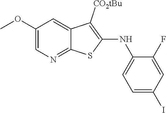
C12=CC(OC)=CN=C1SC(NC1=CC=C(I)C=C1F)=C2[CO2tBu]
